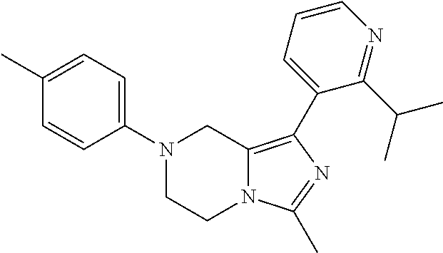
N1(C2=CC=C(C)C=C2)CCN2C(=C(C3=CC=CN=C3C(C)C)N=C2C)C1
